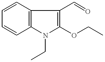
C1=CC2=C(C=C1)N(CC)C(OCC)=C2C=O
